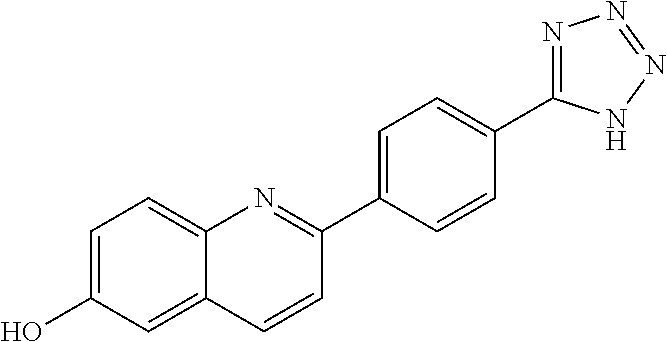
C12=CC(O)=CC=C1N=C(C1=CC=C(C3=NN=NN3)C=C1)C=C2
